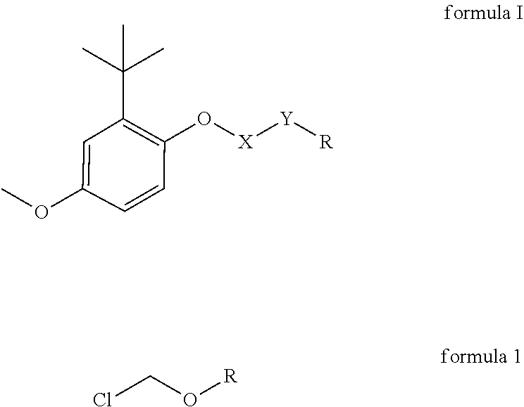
[X]([Y][R])OC1=C(C(C)(C)C)C=C(OC)C=C1.ClCO[R]
